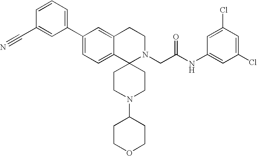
C1(C2=CC=C3C(=C2)CCN(CC(NC2=CC(Cl)=CC(Cl)=C2)=O)C32CCN(C3CCOCC3)CC2)=CC=CC(C#N)=C1
